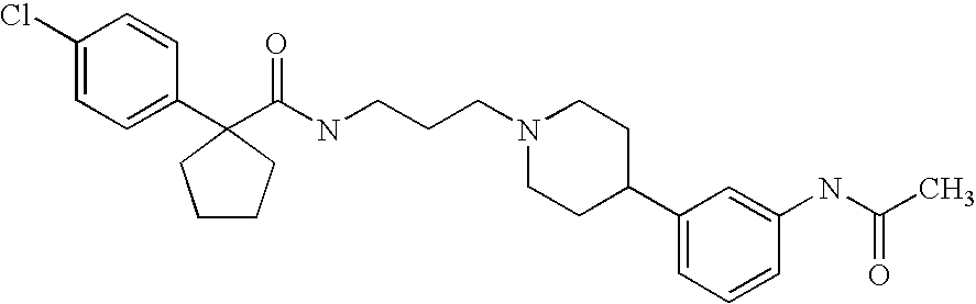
C1(Cl)=CC=C(C2(C(NCCCN3CCC(C4=CC=CC(NC(C)=O)=C4)CC3)=O)CCCC2)C=C1
